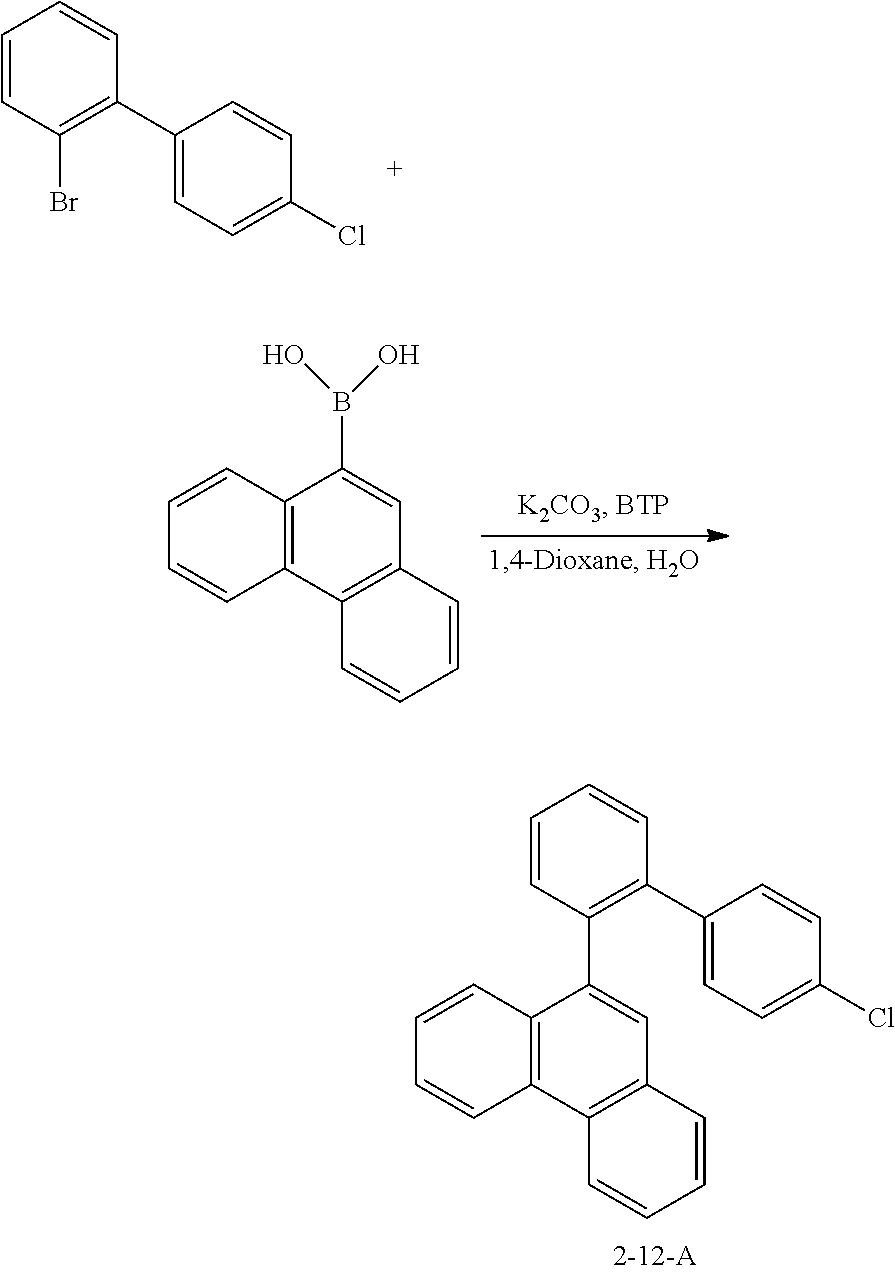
C1=CC(Br)=C(C2=CC=C(Cl)C=C2)C=C1.C12=C(C3=C(C=C1B(O)O)C=CC=C3)C=CC=C2.C1=CC(C2=CC3=C(C4=C2C=CC=C4)C=CC=C3)=C(C2=CC=C(Cl)C=C2)C=C1
